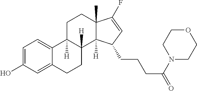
C1=C(O)C=C2C(=C1)C1([H])C([H])(CC2)C2([H])C(C)(CC1)C(F)=CC2CCCC(N1CCOCC1)=O
